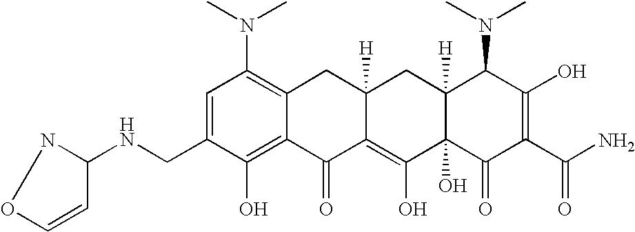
C1(CNC2NOC=C2)=CC(N(C)C)=C2C(=C1O)C(=O)C1=C(O)C3(O)C([H])(CC1([H])C2)C(N(C)C)C(O)=C(C(N)=O)C3=O
